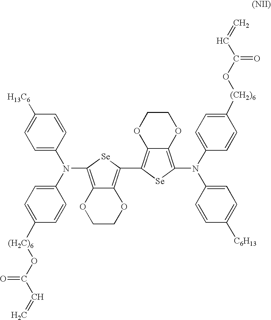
C1=C(N(C2=CC=C([(H2C)6]OC(C=C)=O)C=C2)C2=C3C(=C(C4=C5C(=C(N(C6=CC=C([(CH2)6]OC(C=C)=O)C=C6)C6=CC=C([C6H13])C=C6)[Se]4)OCCO5)[Se]2)OCCO3)C=CC([H13C6])=C1
